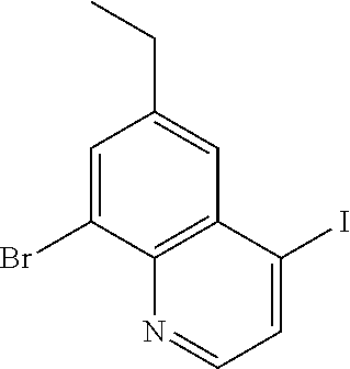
C1=C(Br)C2=C(C=C1CC)C(I)=CC=N2
